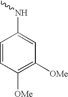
C1=CC([OMe])=C([OMe])C=C1NC
